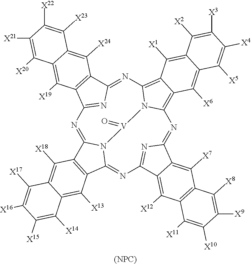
N1=C2N3C(=NC4=NC(=NC5=C6C(=C(N=C7N=C1C1=C7C([X24])=C7C(=C1[X19])C([X20])=C([X21])C([X22])=C7[X23])N5[V]3=O)C([X1])=C1C(=C6[X6])C([X5])=C([X4])C([X3])=C1[X2])C1=C([X7])C3=C(C([X12])=C41)C([X11])=C([X10])C([X9])=C3[X8])C1=C2C([X18])=C2C(=C1[X13])C([X14])=C([X15])C([X16])=C2[X17].[(NPC)]
